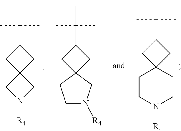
CC(C1CC2(C1)CCN([R4])CC2)(C)C.CC(C1CC2(C1)CN([R4])C2)(C)C.CC(C1CC2(C1)CCN([R4])C2)(C)C
